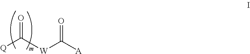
[Q]C([W]C(=O)[A])=O
